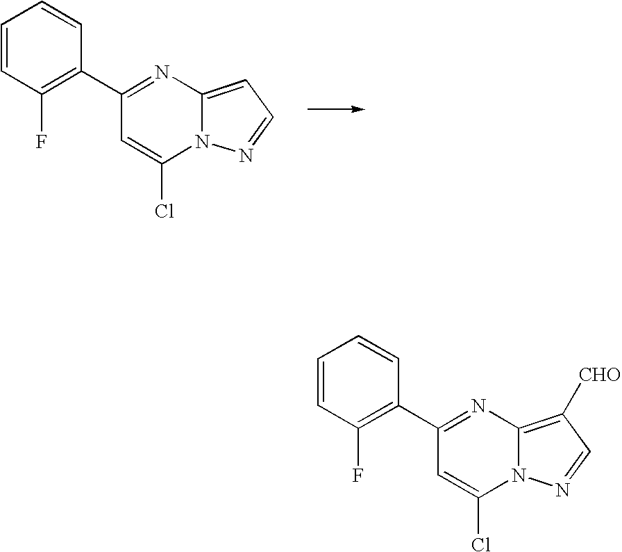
C1(C2=C(F)C=CC=C2)=NC2=CC=NN2C(Cl)=C1.C1(C2=C(F)C=CC=C2)=NC2=C([CHO])C=NN2C(Cl)=C1
